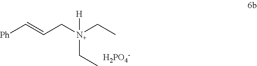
[H2PO4-].[Ph]C=CC[N+](CC)(CC)[H]
